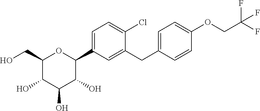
C1(CO)C(O)C(O)C(O)C(C2=CC=C(Cl)C(CC3=CC=C(OCC(F)(F)F)C=C3)=C2)O1
